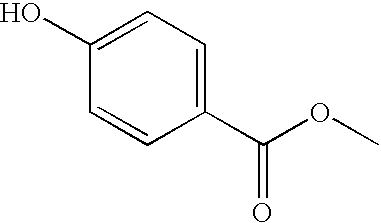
C1(O)=CC=C(C(OC)=O)C=C1
